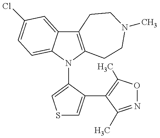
C12=C(N(C3=CSC=C3C3=C(C)ON=C3C)C3=CC=C(Cl)C=C13)CCN(C)CC2
